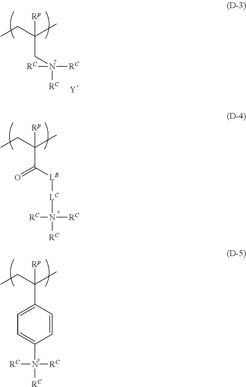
CCC([Rp])(C)CN([RC])([RC])[RC].[Y].CCC([Rp])(C1=CC=C(N([RC])([RC])[RC])C=C1)C.CCC([Rp])(C)C([LB][LC]N([RC])([RC])[RC])=O
